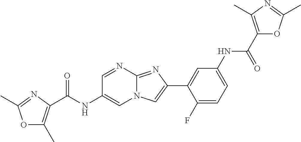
C1=NC2=NC(C3=CC(NC(C4=C(C)N=C(C)O4)=O)=CC=C3F)=CN2C=C1NC(=O)C1=C(C)OC(C)=N1
